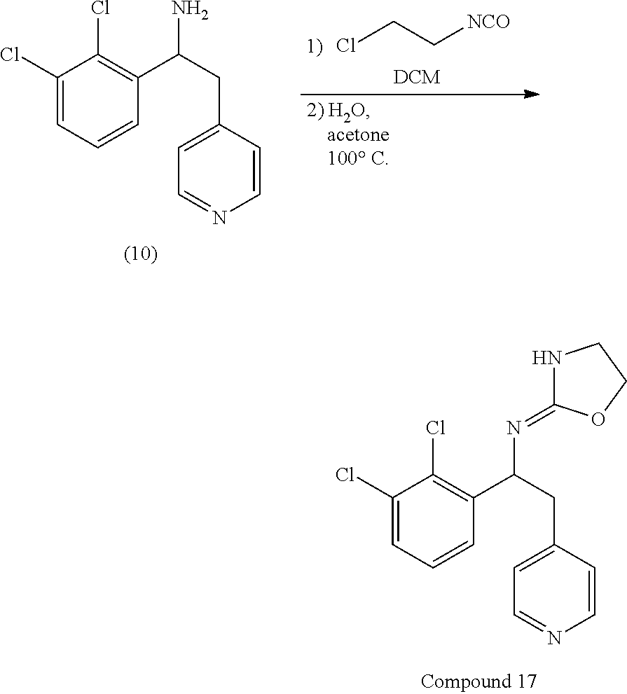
C1(Cl)=CC=CC(C(CC2=CC=NC=C2)N=C2NCCO2)=C1Cl.C1(Cl)=CC=CC(C(CC2=CC=NC=C2)N)=C1Cl.ClCC[NCO]
